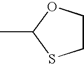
CC1SCCO1
